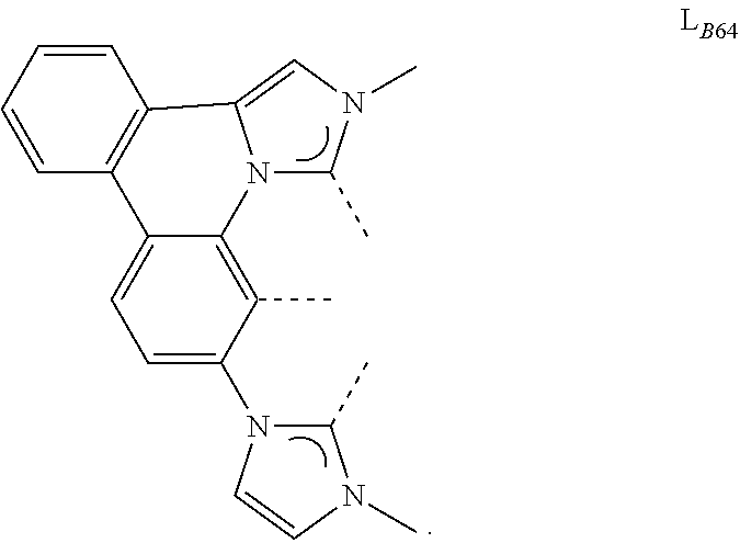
C1=C(N2C(C)N(C)C=C2)C(C)=C2C(=C1)C1=C(C3=CN(C)C(C)N23)C=CC=C1
